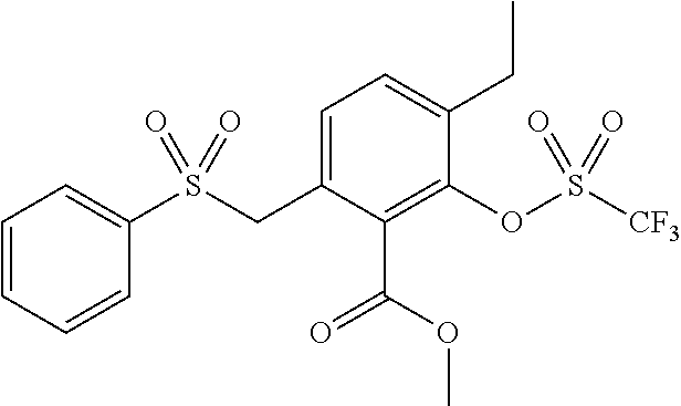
C1=CC=CC(S(CC2=CC=C(CC)C(OS([CF3])(=O)=O)=C2C(OC)=O)(=O)=O)=C1
